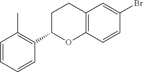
C12=C(C=CC(Br)=C1)OC(C1=C(C)C=CC=C1)CC2
